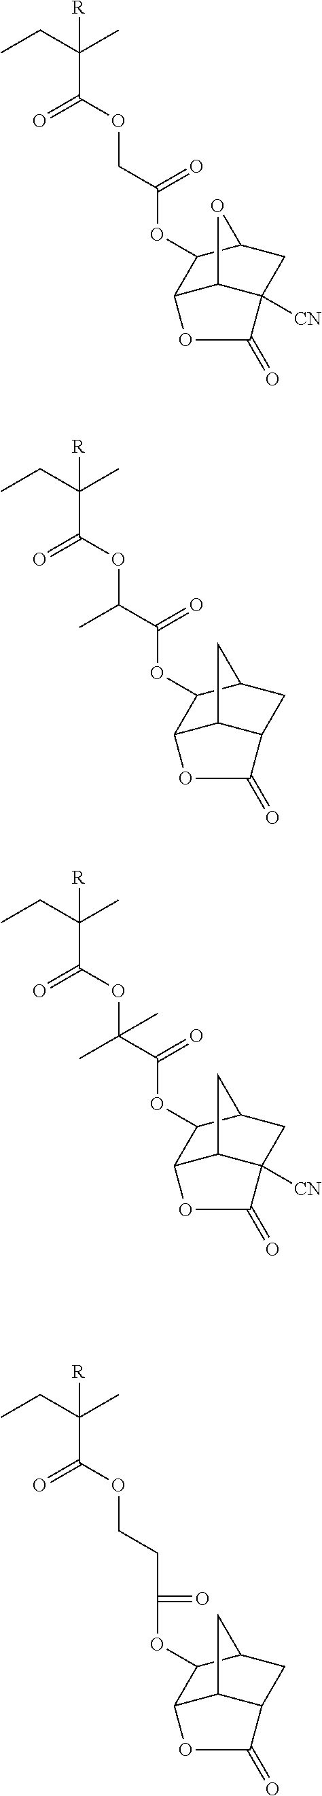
O(C(=O)COC(=O)C([R])(CC)C)C1C2C3C([CN])(CC1O3)C(=O)O2.O(C(=O)C(OC(=O)C([R])(CC)C)C)C1C2C3C(CC1C3)C(=O)O2.C(CCOC(=O)C([R])(CC)C)(OC1C2C3C(CC1C3)C(=O)O2)=O.O(C(=O)C(OC(=O)C([R])(CC)C)(C)C)C1C2C3C([CN])(CC1C3)C(=O)O2
